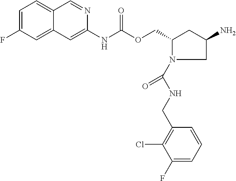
C12=CC(F)=CC=C1C=NC(NC(OCC1CC(N)CN1C(NCC1=C(Cl)C(F)=CC=C1)=O)=O)=C2
